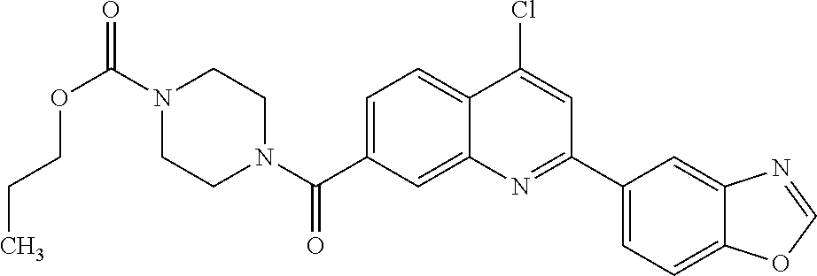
N1(C(OCCC)=O)CCN(C(=O)C2=CC=C3C(=C2)N=C(C2=CC=C4C(=C2)N=CO4)C=C3Cl)CC1
